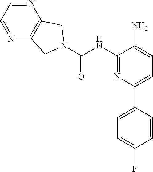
N1=CC=NC2=C1CN(C(=O)NC1=NC(C3=CC=C(F)C=C3)=CC=C1N)C2
